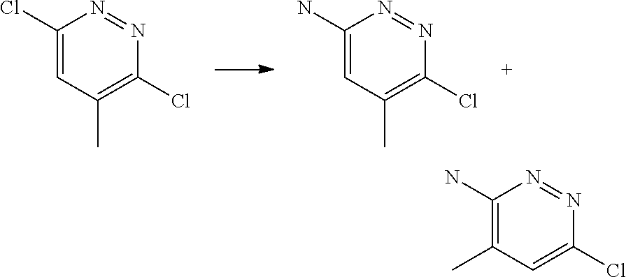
C1(Cl)=CC(C)=C(Cl)N=N1.C1(N)=CC(C)=C(Cl)N=N1.C1(N)=C(C)C=C(Cl)N=N1
